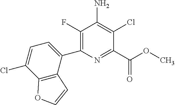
C1(F)=C(C2=CC=C(Cl)C3=C2C=CO3)N=C(C(OC)=O)C(Cl)=C1N
